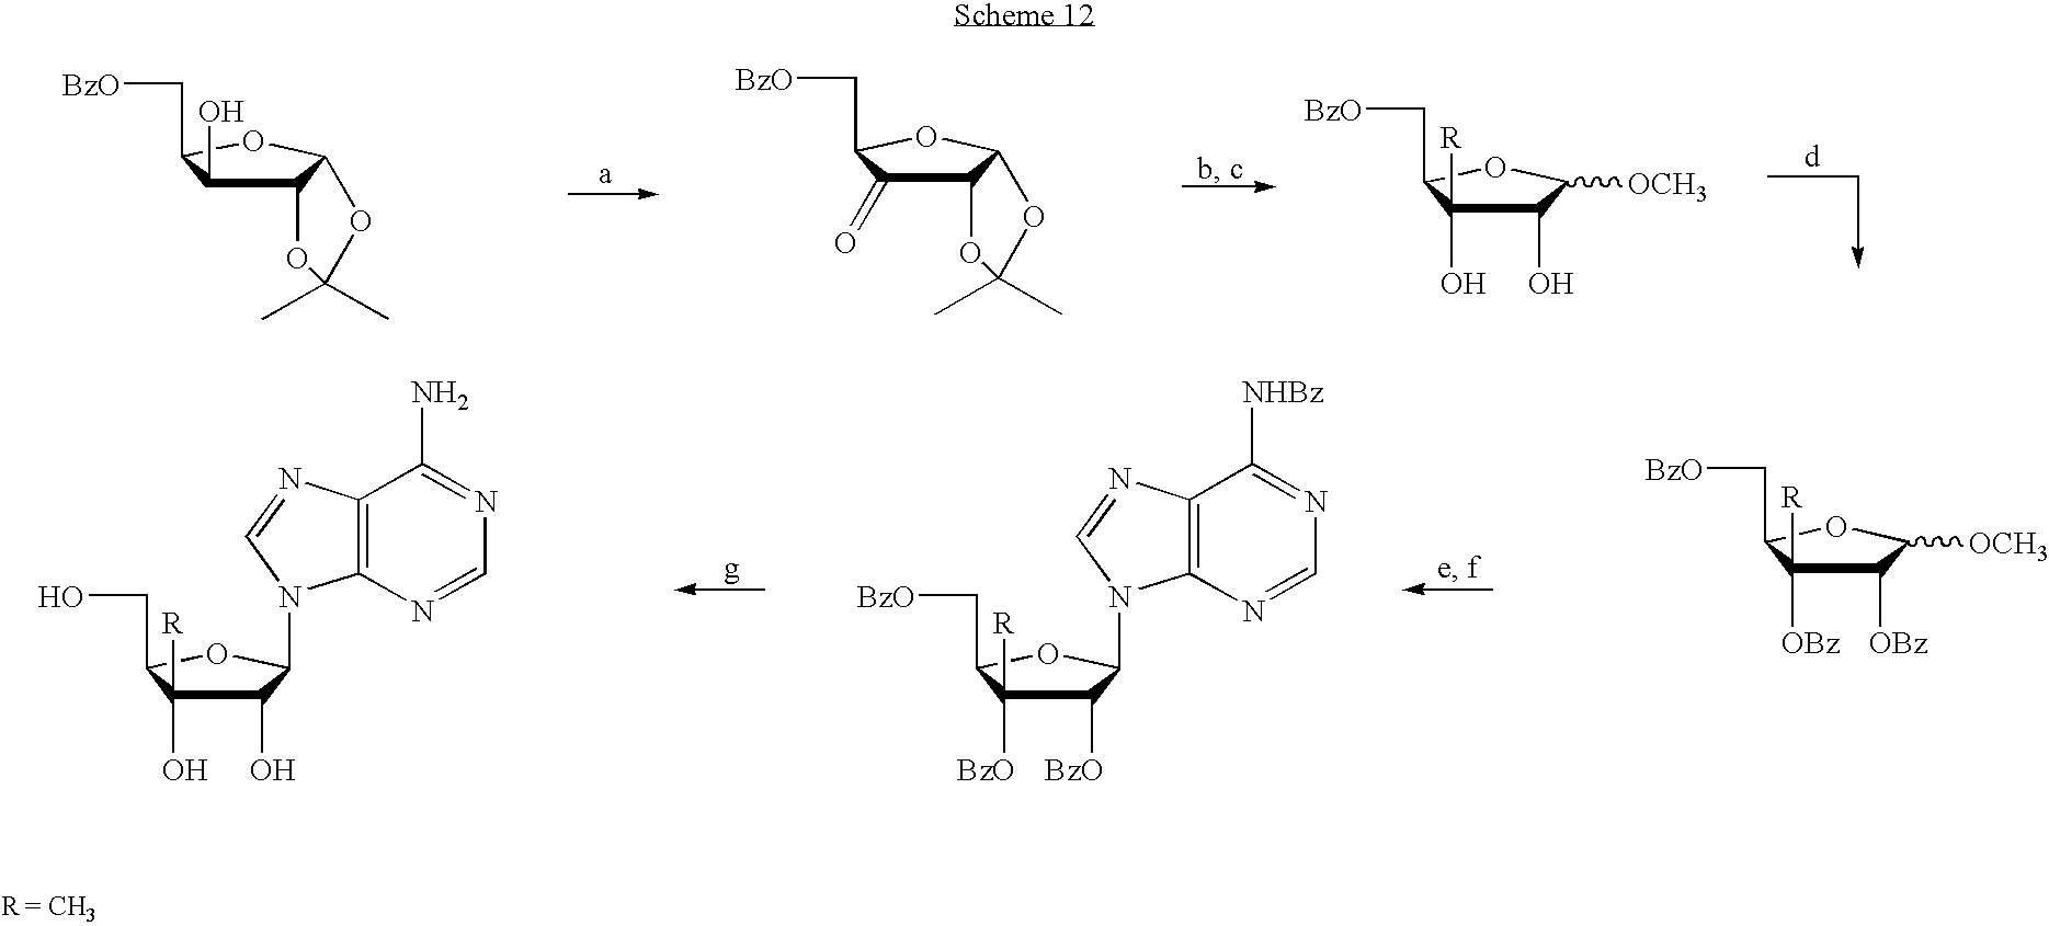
C12C(O)C(C[BzO])OC1OC(C)(C)O2.C12C(=O)C(C[BzO])OC1OC(C)(C)O2.C1(O)C(O)([R])C(C[BzO])OC1[OCH3].C1([BzO])C([BzO])([R])C(C[BzO])OC1N1C2=C(N=C1)C([NHBz])=NC=N2.C1(O)C(O)([R])C(CO)OC1N1C2=C(N=C1)C(N)=NC=N2.C1([OBz])C([OBz])([R])C(C[BzO])OC1[OCH3]
